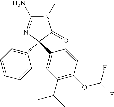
N1(C)C(N)=NC(C2=CC=CC=C2)(C2=CC(C(C)C)=C(OC(F)F)C=C2)C1=O
